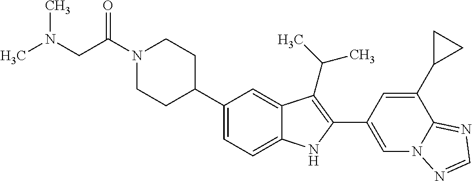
C(N1CCC(C2=CC=C3C(=C2)C(C(C)C)=C(C2=CN4C(=NC=N4)C(C4CC4)=C2)N3)CC1)(=O)CN(C)C
